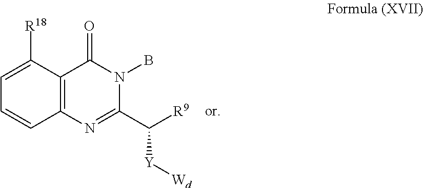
C12=C(N=C(C([Y][Wd])[R9])N(B)C1=O)C=CC=C2[R18]
